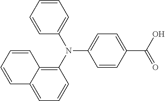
N(C1=CC=C(C(O)=O)C=C1)(C1=C2C(=CC=C1)C=CC=C2)C1=CC=CC=C1
